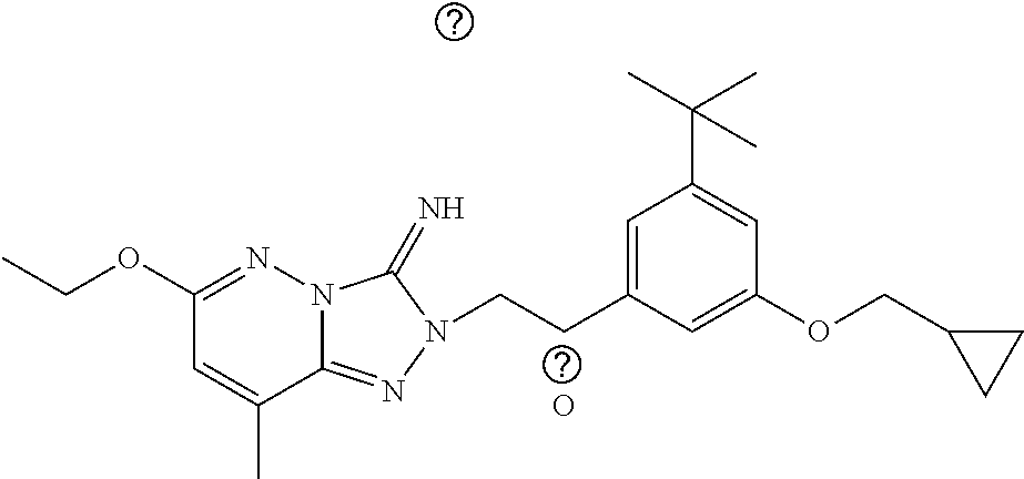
N12C(=NN(CCC3=CC(C(C)(C)C)=CC(OCC4CC4)=C3)C1=N)C(C)=CC(OCC)=N2.O
